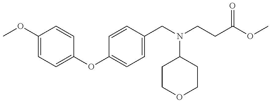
COC1=CC=C(OC2=CC=C(CN(CCC(OC)=O)C3CCOCC3)C=C2)C=C1
